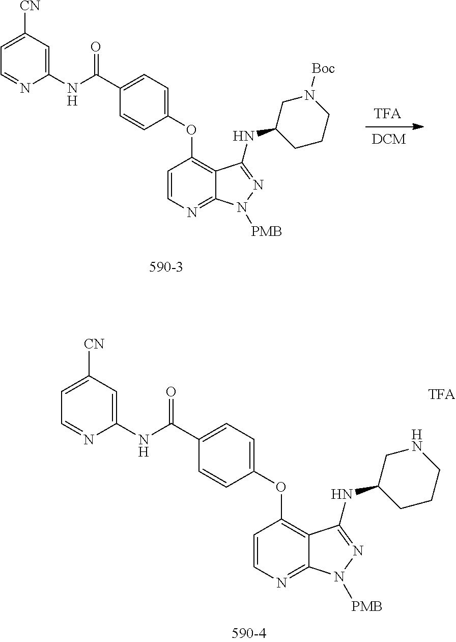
C1=C(C(NC2=CC([CN])=CC=N2)=O)C=CC(OC2=C3C(=NC=C2)N([PMB])N=C3NC2CCCN([Boc])C2)=C1.C1=C(C(NC2=CC([CN])=CC=N2)=O)C=CC(OC2=C3C(=NC=C2)N([PMB])N=C3NC2CCCNC2)=C1
